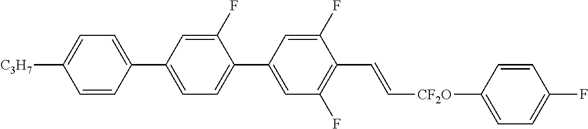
C1(F)=CC(C2=CC=C([C3H7])C=C2)=CC=C1C1=CC(F)=C(C=C[CF2O]C2=CC=C(F)C=C2)C(F)=C1
